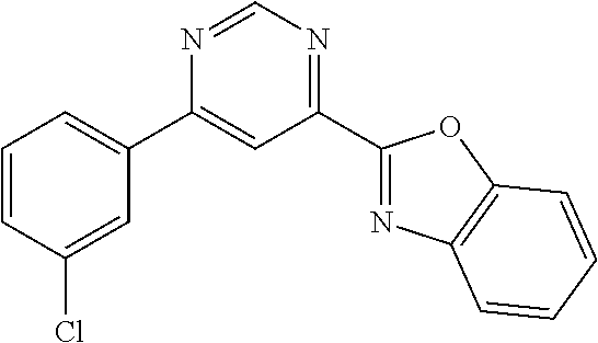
C1=CC(Cl)=CC(C2=CC(C3=NC4=C(O3)C=CC=C4)=NC=N2)=C1
